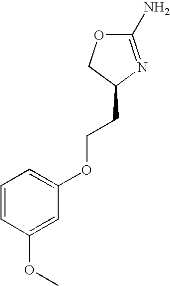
O1C(N)=NC(CCOC2=CC=CC(OC)=C2)C1
